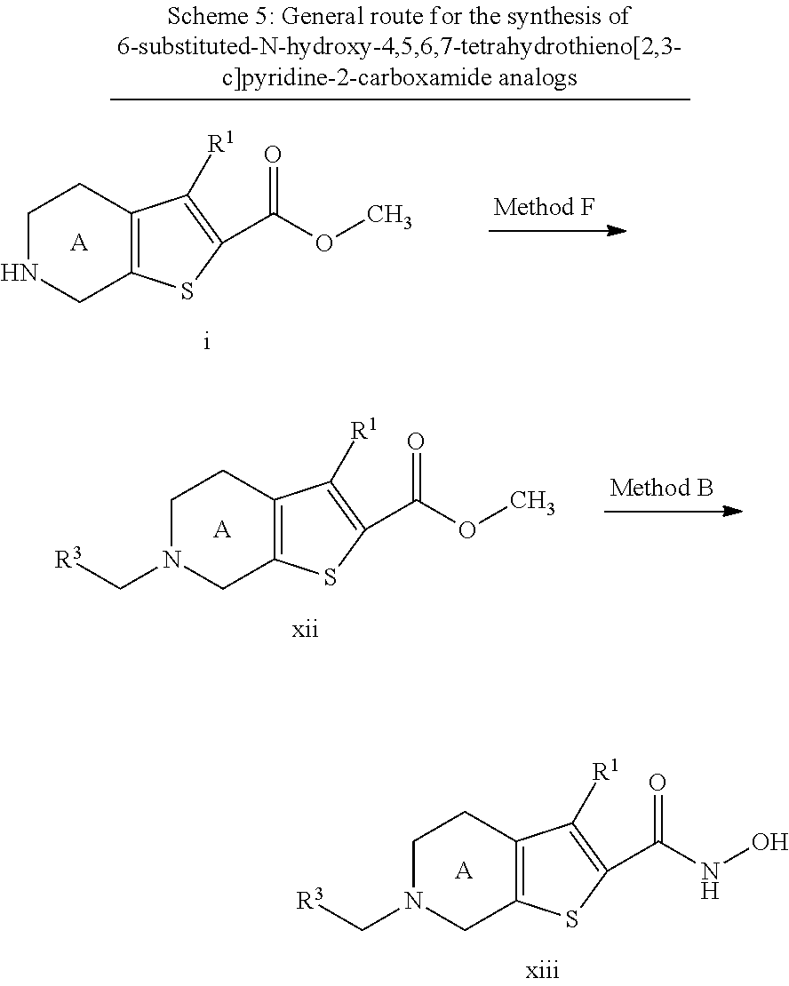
C1NCC2=C(C1)C([R1])=C(C(OC)=O)S2.[A].C1N(C[R3])CC2=C(C1)C([R1])=C(C(OC)=O)S2.[A].C1N(C[R3])CC2=C(C1)C([R1])=C(C(NO)=O)S2.[A]
